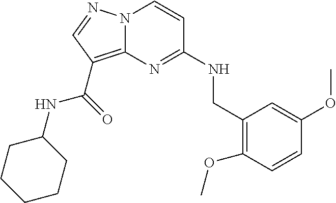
N12C(=C(C(=O)NC3CCCCC3)C=N1)N=C(NCC1=C(OC)C=CC(OC)=C1)C=C2
